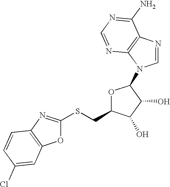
C1(SCC2OC(N3C=NC4=C3N=CN=C4N)C(O)C2O)=NC2=C(O1)C=C(Cl)C=C2
